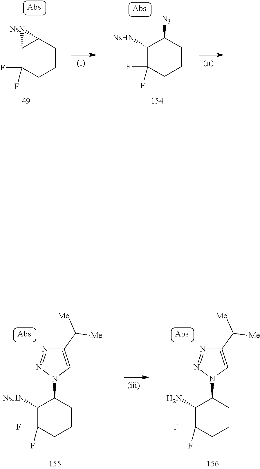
C12C(F)(F)CCCC1[NsN]2.C1([NsHN])C(F)(F)CCCC1[N3].C1([NsHN])C(F)(F)CCCC1N1C=C(C([Me])[Me])N=N1.C1(N)C(F)(F)CCCC1N1C=C(C([Me])[Me])N=N1
